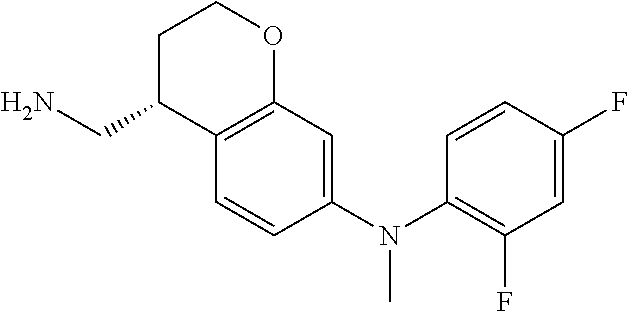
C1=CC(N(C2=C(F)C=C(F)C=C2)C)=CC2=C1C(CN)CCO2
